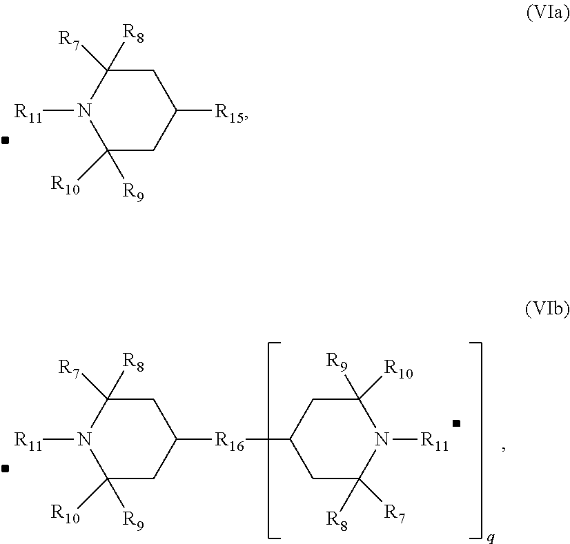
C1([R10])([R9])CC([R15])CC([R7])([R8])N1[R11].C1([R10])([R9])CC([R16]C2CC([R7])([R8])N([R11])C([R10])([R9])C2)CC([R7])([R8])N1[R11]
